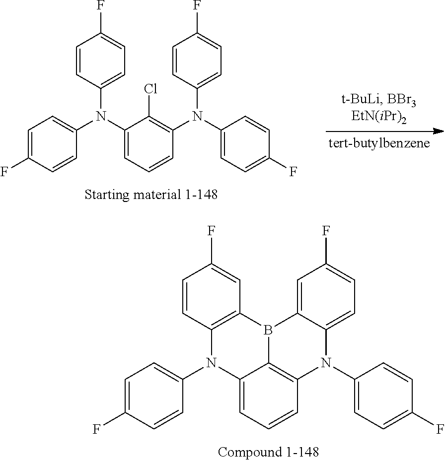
C1(F)=CC=C(N(C2=C(Cl)C(N(C3=CC=C(F)C=C3)C3=CC=C(F)C=C3)=CC=C2)C2=CC=C(F)C=C2)C=C1.C1(F)=CC=C(N2C3=C4C(=CC=C3)N(C3=CC=C(F)C=C3)C3=C(C=C(F)C=C3)B4C3=CC(F)=CC=C23)C=C1
